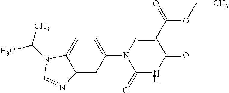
C1=C2C(=CC(N3C(=O)NC(=O)C(C(=O)OCC)=C3)=C1)N=CN2C(C)C
